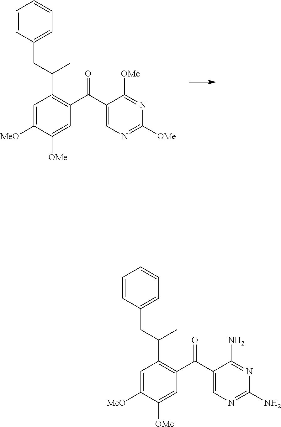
C1=C([MeO])C([OMe])=CC(C(=O)C2=CN=C([OMe])N=C2[OMe])=C1C(CC1=CC=CC=C1)C.C1=C([MeO])C([OMe])=CC(C(=O)C2=CN=C(N)N=C2N)=C1C(CC1=CC=CC=C1)C
